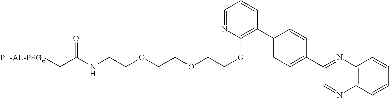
[PL-AL-PEGn]CC(NCCOCCOCCOC1=C(C2=CC=C(C3=NC4=C(N=C3)C=CC=C4)C=C2)C=CC=N1)=O
